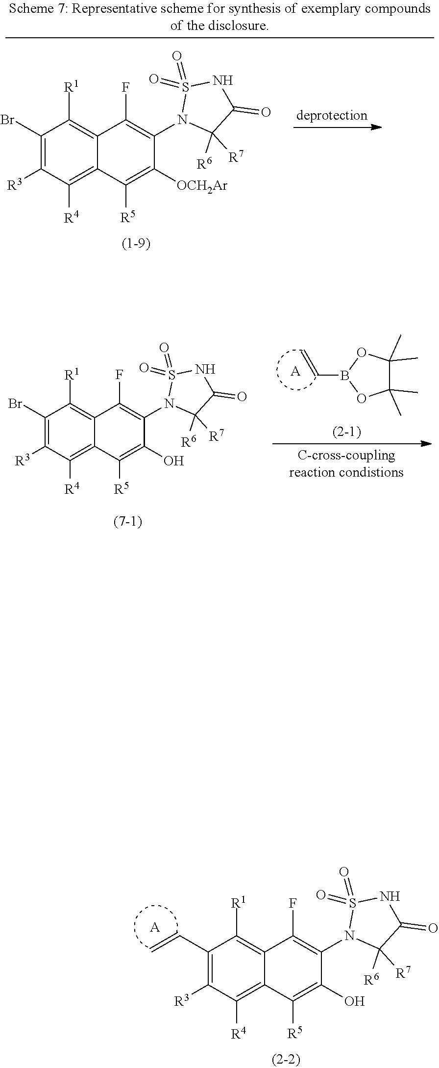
S1(=O)(=O)N(C2=C(F)C3=C([R1])C(C=C)=C([R3])C([R4])=C3C([R5])=C2O)C([R7])([R6])C(=O)N1.[A].O1B(C=C)OC(C)(C)C1(C)C.[A].S1(=O)(=O)N(C2=C(F)C3=C([R1])C(Br)=C([R3])C([R4])=C3C([R5])=C2O)C([R7])([R6])C(=O)N1.S1(=O)(=O)N(C2=C(F)C3=C([R1])C(Br)=C([R3])C([R4])=C3C([R5])=C2[OCH2Ar])C([R7])([R6])C(=O)N1
